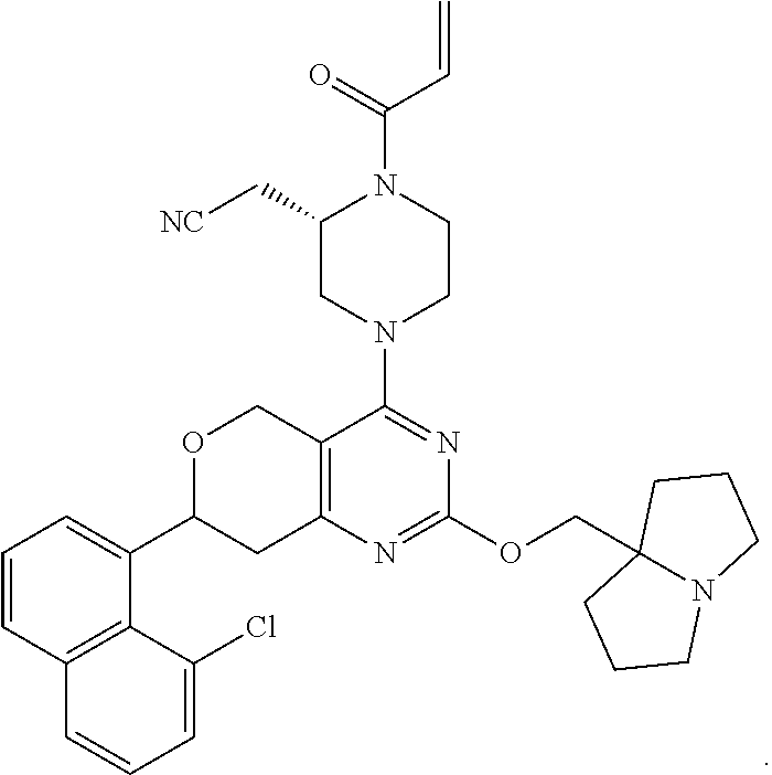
C1(C[NC])CN(C2=NC(OCC34N(CCC3)CCC4)=NC3=C2COC(C2=CC=CC4=C2C(Cl)=CC=C4)C3)CCN1C(=O)C=C
